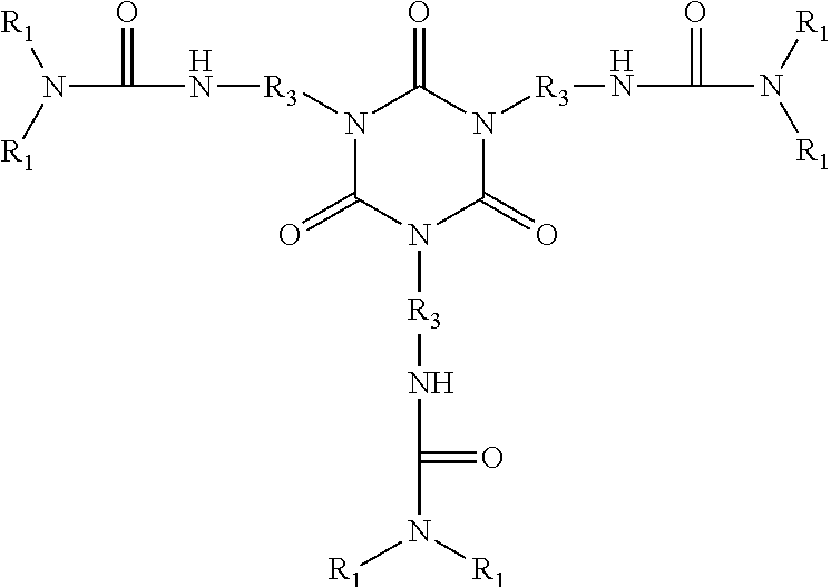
N1([R3]NC(=O)N([R1])[R1])C(=O)N([R3]NC(=O)N([R1])[R1])C(=O)N([R3]NC(=O)N([R1])[R1])C1=O
